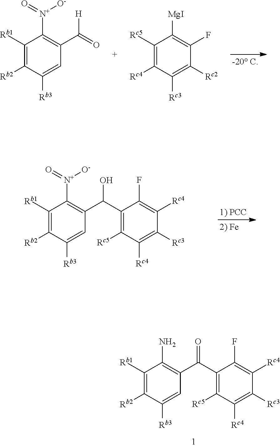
C1([Rb1])=C([Rb2])C([Rb3])=CC(C(C2=C([Rc5])C([Rc4])=C([Rc3])C([Rc4])=C2F)=O)=C1N.C1([Rb1])=C([Rb2])C([Rb3])=CC(C(=O)[H])=C1[N+](=O)[O-].C1([Rc5])=C([Rc4])C([Rc3])=C([Rc2])C(F)=C1[MgI].C1([Rb1])=C([Rb2])C([Rb3])=CC(C(C2=C([Rc5])C([Rc4])=C([Rc3])C([Rc4])=C2F)O)=C1[N+](=O)[O-]
